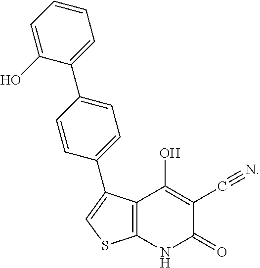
C12=C(NC(=O)C(C#N)=C1O)SC=C2C1=CC=C(C2=CC=CC=C2O)C=C1
